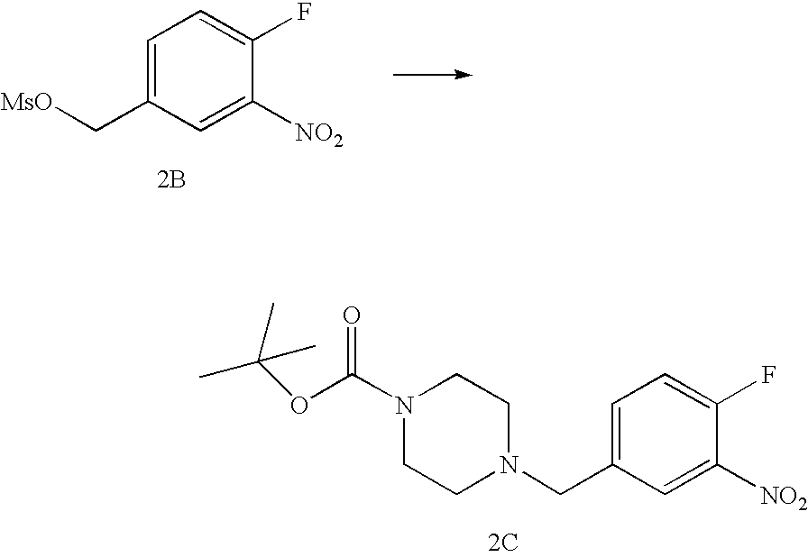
[2B].C1=C(C[MsO])C=C([NO2])C(F)=C1.[2C].C1=C(CN2CCN(C(OC(C)(C)C)=O)CC2)C=C([NO2])C(F)=C1
